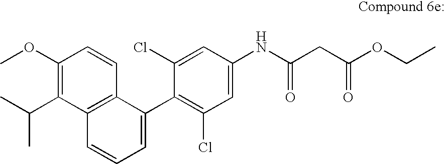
C1(OC)=C(C(C)C)C2=C(C=C1)C(C1=C(Cl)C=C(NC(CC(OCC)=O)=O)C=C1Cl)=CC=C2
